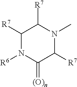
C1([R7])N([R6])C(=[(O)n])C([R7])N(C)C1[R7]
